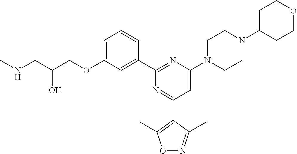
C1=C(OCC(CNC)O)C=C(C2=NC(N3CCN(C4CCOCC4)CC3)=CC(C3=C(C)ON=C3C)=N2)C=C1
